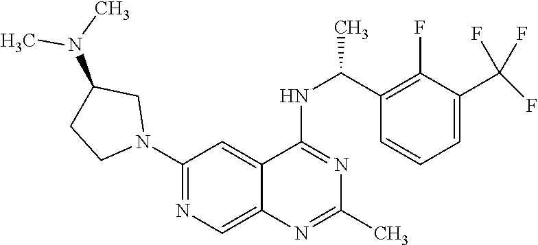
N1(C2=NC=C3C(=C2)C(NC(C2=C(F)C(C(F)(F)F)=CC=C2)C)=NC(C)=N3)CC(N(C)C)CC1
